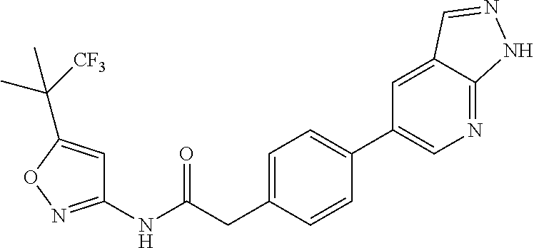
C1=C(CC(NC2=NOC(C([CF3])(C)C)=C2)=O)C=CC(C2=CN=C3C(=C2)C=NN3)=C1
